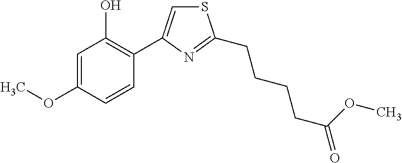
C1=C(OC)C=CC(C2=CSC(CCCCC(=O)OC)=N2)=C1O
